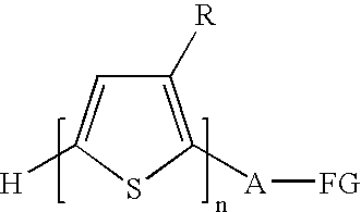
C1([R])=C([A][FG])SC([H])=C1
